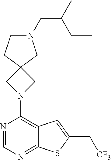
N1=CN=C2C(=C1N1CC3(C1)CN(CC(CC)C)CC3)C=C(C[CF3])S2
